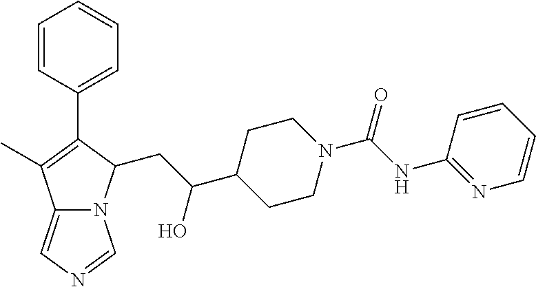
C12=CN=CN1C(CC(C1CCN(C(NC3=NC=CC=C3)=O)CC1)O)C(C1=CC=CC=C1)=C2C
